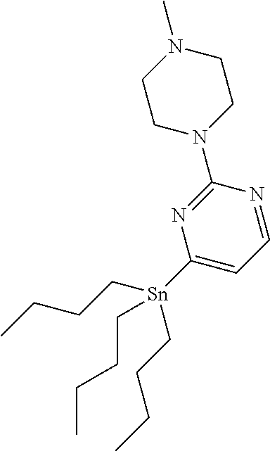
C1([Sn](CCCC)(CCCC)CCCC)=CC=NC(N2CCN(C)CC2)=N1
